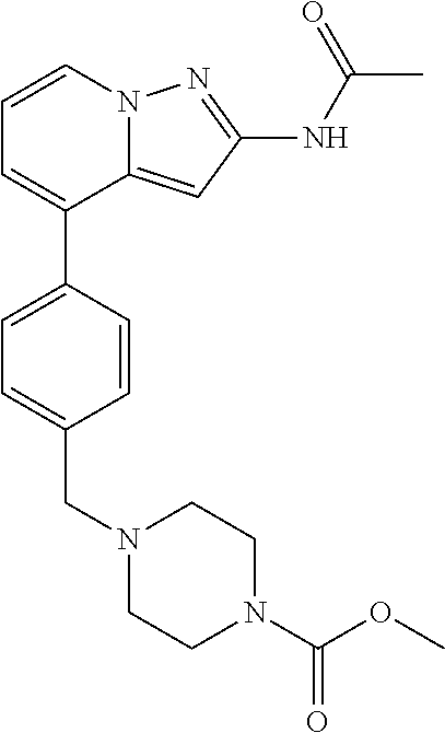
C12=CC(NC(C)=O)=NN1C=CC=C2C1=CC=C(CN2CCN(C(=O)OC)CC2)C=C1
